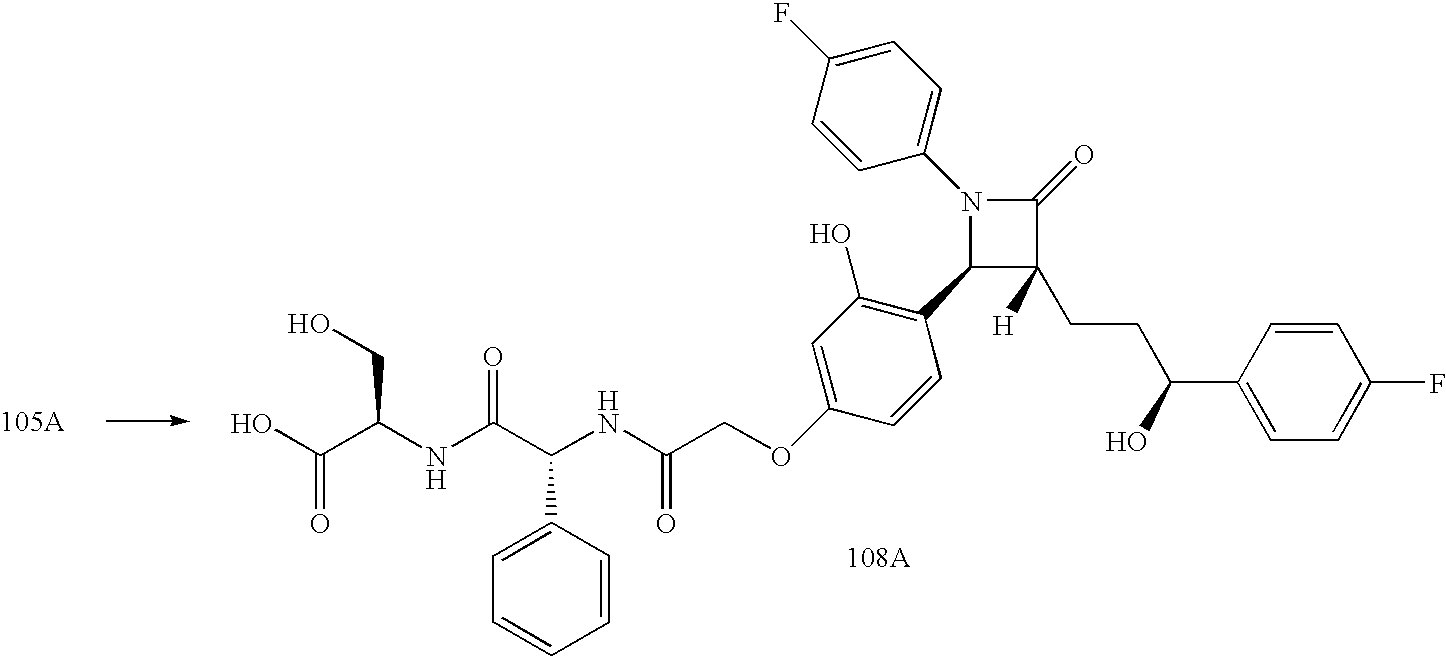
OC(C(NC(C(NC(COC1=CC(O)=C(C2C(CCC(C3=CC=C(F)C=C3)O)([H])C(=O)N2C2=CC=C(F)C=C2)C=C1)=O)C1=CC=CC=C1)=O)CO)=O
